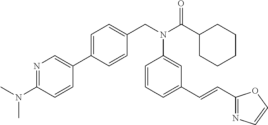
C1=C(C2=CN=C(N(C)C)C=C2)C=CC(CN(C(C2CCCCC2)=O)C2=CC(C=CC3=NC=CO3)=CC=C2)=C1
